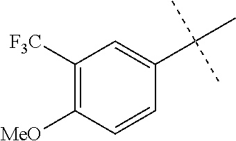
C1([F3C])=C([MeO])C=CC(C(C)(C)C)=C1
